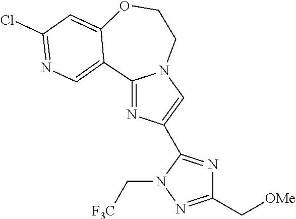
C1(C[OMe])=NN(C[F3C])C(C2=CN3C(=N2)C2=CN=C(Cl)C=C2OCC3)=N1
